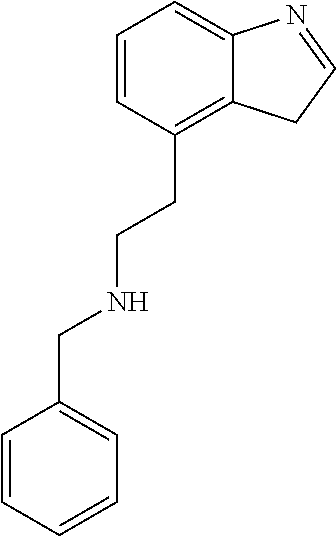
C1=CC=C2C(=C1CCNCC1=CC=CC=C1)CC=N2
